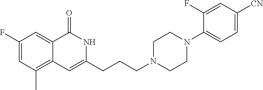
C1(F)=CC(C)=C2C(=C1)C(=O)NC(CCCN1CCN(C3=CC=C([CN])C=C3F)CC1)=C2
